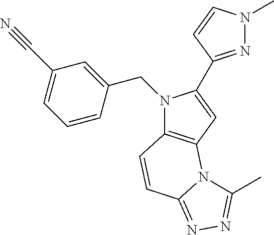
C1=CC(CN2C3=C(C=C2C2=NN(C)C=C2)N2C(=NN=C2C)C=C3)=CC(C#N)=C1
